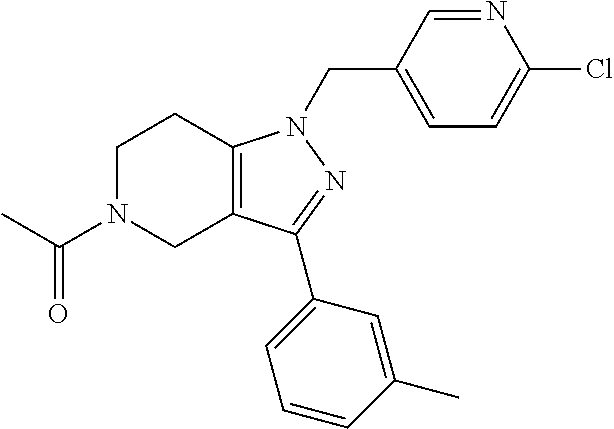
C1N(C(C)=O)CC2=C(C1)N(CC1=CC=C(Cl)N=C1)N=C2C1=CC=CC(C)=C1
